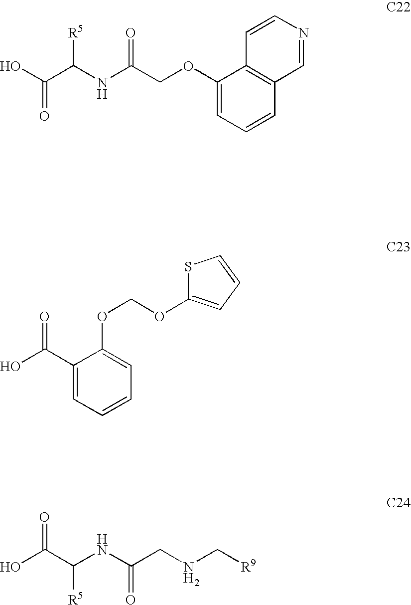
OC(C(NC(CNC[R9])=O)[R5])=O.OC(C1=CC=CC=C1OCOC1=CC=CS1)=O.OC(C(NC(COC1=CC=CC2=C1C=CN=C2)=O)[R5])=O
